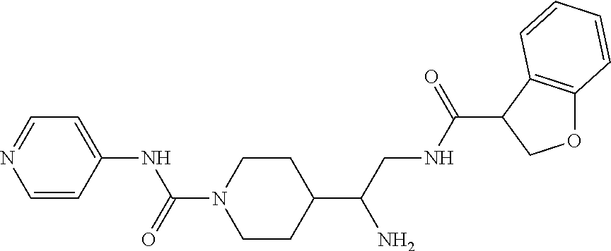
C1=CC(NC(N2CCC(C(CNC(=O)C3COC4=C3C=CC=C4)N)CC2)=O)=CC=N1
